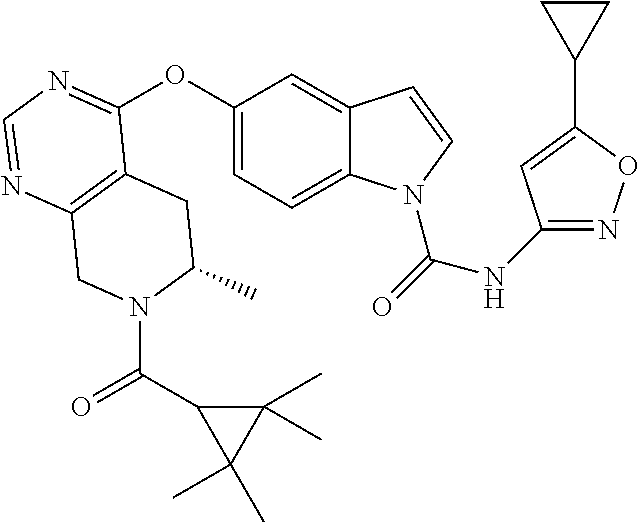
C12=C(N=CN=C1OC1=CC=C3C(=C1)C=CN3C(=O)NC1=NOC(C3CC3)=C1)CN(C(C1C(C)(C)C1(C)C)=O)C(C)C2
